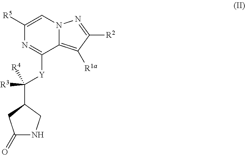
C1([R5])=CN2C(=C([R1a])C([R2])=N2)C([Y]C([R3])([R4])C2CNC(=O)C2)=N1
